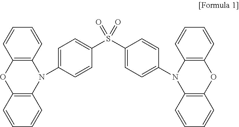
C12=C(C=CC=C1)N(C1=CC=C(S(C3=CC=C(N4C5=C(C=CC=C5)OC5=C4C=CC=C5)C=C3)(=O)=O)C=C1)C1=C(O2)C=CC=C1
